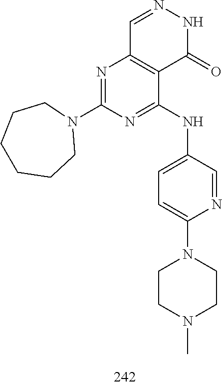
C1=NNC(=O)C2=C1N=C(N1CCCCCC1)N=C2NC1=CC=C(N2CCN(C)CC2)N=C1
